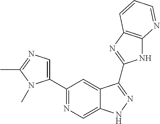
C1(C2=NC=C3C(=C2)C(C2=NC4=C(N2)N=CC=C4)=NN3)=CN=C(C)N1C
